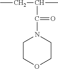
CCC(C)C(N1CCOCC1)=O
